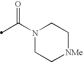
N1(C(=O)C)CC[NMe]CC1
